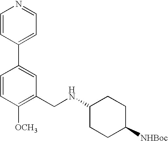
N(C1CCC([NHBoc])CC1)CC1=C([OCH3])C=CC(C2=CC=NC=C2)=C1
